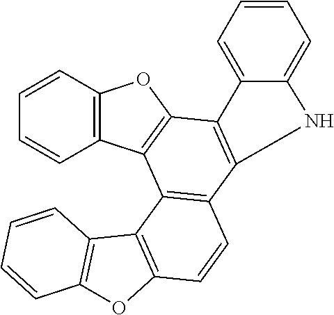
C1=CC=CC2=C1C1=C(O2)C2=C(C3=C1C1=C(C=C3)OC3=C1C=CC=C3)NC1=CC=CC=C21
